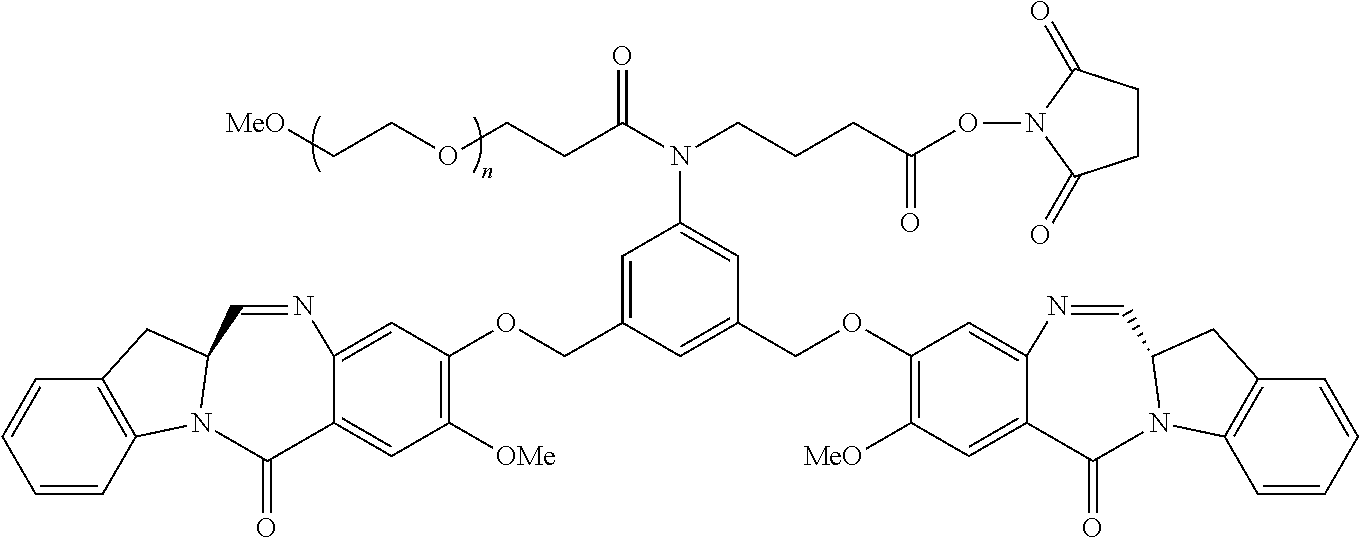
C12=C(C=CC=C1)N1C(C2)C=NC2=CC(OCC3=CC(N(CCCC(ON4C(=O)CCC4=O)=O)C(CCOCC[MeO])=O)=CC(COC4=C([MeO])C=C5C(=C4)N=CC4N(C6=C(C=CC=C6)C4)C5=O)=C3)=C([OMe])C=C2C1=O
